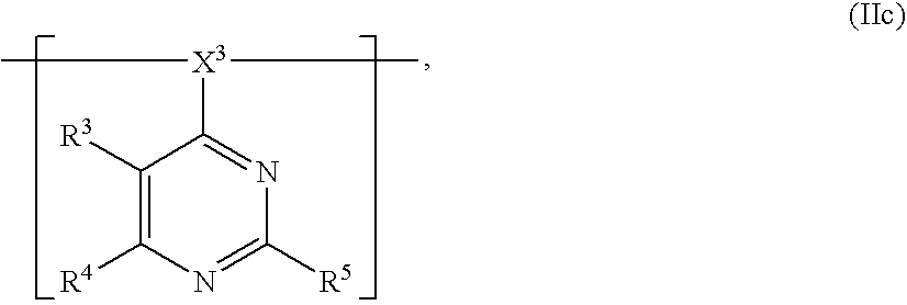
C1([R3])=C([R4])N=C([R5])N=C1[X3](C)C
